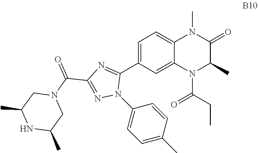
C1=C(C2=NC(C(=O)N3CC(C)NC(C)C3)=NN2C2=CC=C(C)C=C2)C=C2C(=C1)N(C)C(=O)C(C)N2C(CC)=O
